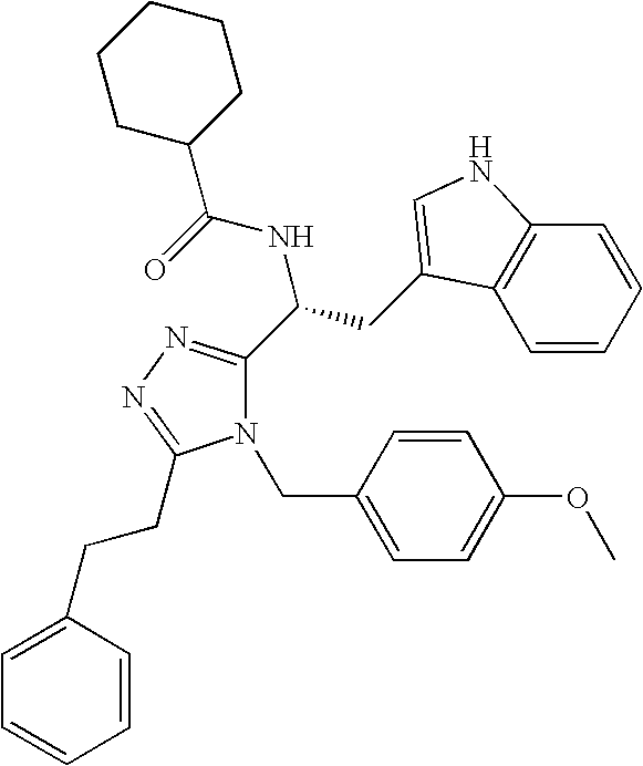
N1(CC2=CC=C(OC)C=C2)C(C(CC2=CNC3=C2C=CC=C3)NC(C2CCCCC2)=O)=NN=C1CCC1=CC=CC=C1
